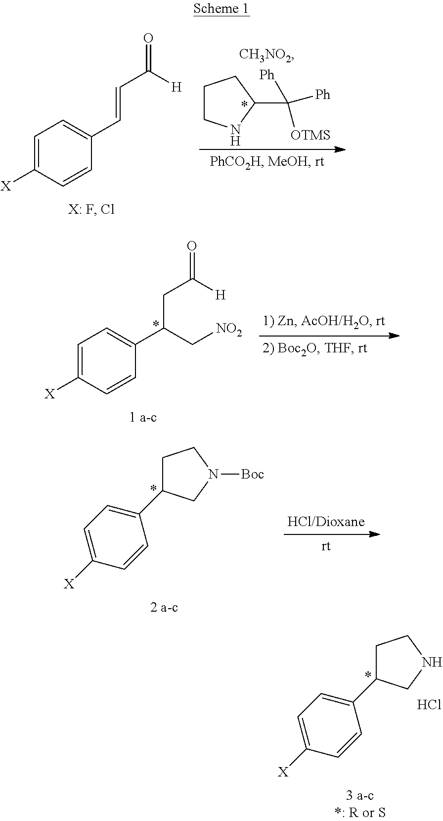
C1(C=CC(=O)[H])=CC=C([X])C=C1.C([Ph])([Ph])([OTMS])C1NCCC1.C1=C(C(CC(=O)[H])C[NO2])C=CC([X])=C1.C1=C(C2CCNC2)C=CC([X])=C1.Cl.C1=C(C2CCN([Boc])C2)C=CC([X])=C1
